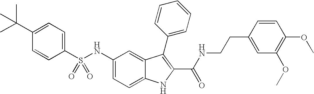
C1(C(C)(C)C)=CC=C(S(NC2=CC=C3C(=C2)C(C2=CC=CC=C2)=C(C(NCCC2=CC(OC)=C(OC)C=C2)=O)N3)(=O)=O)C=C1
